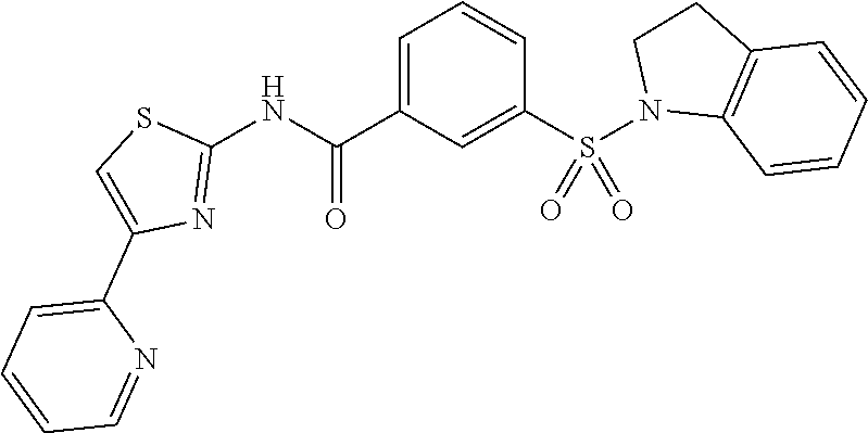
C1=C(C(=O)NC2=NC(C3=CC=CC=N3)=CS2)C=C(S(N2C3=C(CC2)C=CC=C3)(=O)=O)C=C1
